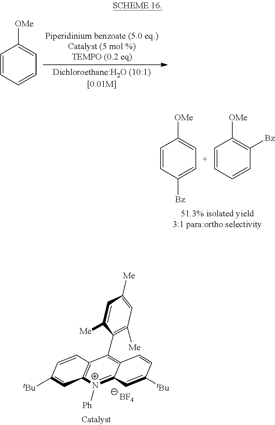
C1=CC=CC=C1[OMe].C1=CC([Bz])=CC=C1[OMe].C1=CC=CC([Bz])=C1[OMe].C1([Me])=C(C2=C3C(=[N+]([Ph])C4=C2C=CC([tBu])=C4)C=C([tBu])C=C3)C([Me])=CC([Me])=C1.[BF4]
